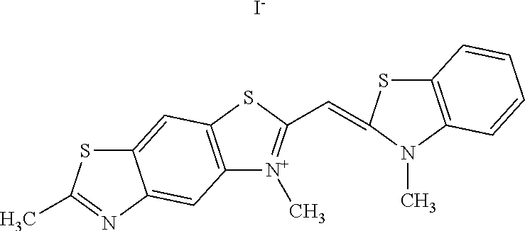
C12=C(N(C)C(=CC3=[N+](C)C4=C(S3)C=C3C(=C4)N=C(C)S3)S1)C=CC=C2.[I-]
